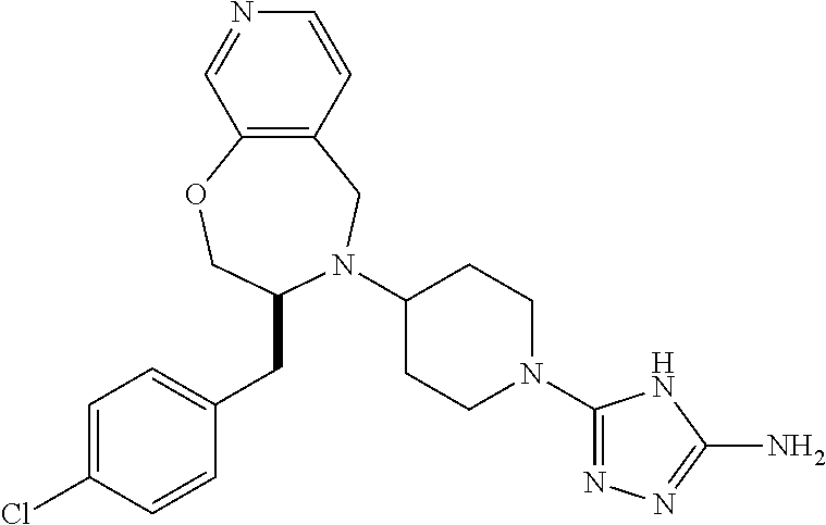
C1(N2C(CC3=CC=C(Cl)C=C3)COC3=C(C2)C=CN=C3)CCN(C2=NN=C(N)N2)CC1
